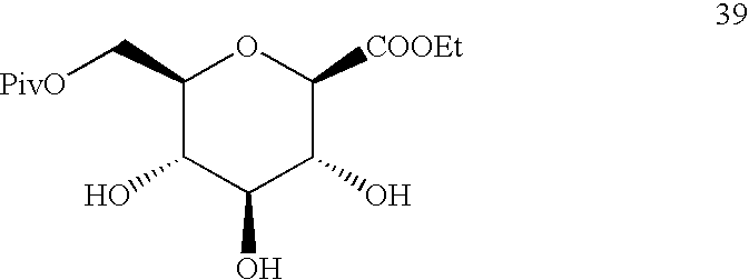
C1(C[PivO])C(O)C(O)C(O)C([COOEt])O1
